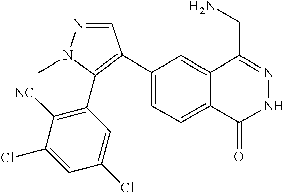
C1(C2=C(C3=C([NC])C(Cl)=CC(Cl)=C3)N(C)N=C2)=CC=C2C(=C1)C(CN)=NNC2=O
